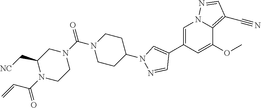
C1=C(C2=CN(C3CCN(C(N4CC(C[NC])N(C(=O)C=C)CC4)=O)CC3)N=C2)C=C(OC)C2=C(C#N)C=NN12
